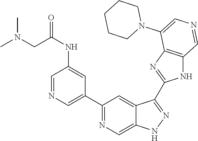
C1(C2=CN=CC(NC(=O)CN(C)C)=C2)=NC=C2C(=C1)C(C1=NC3=C(N1)C=NC=C3N1CCCCC1)=NN2
